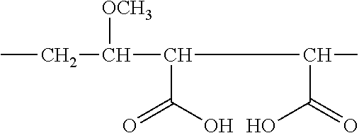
CCC(C(C(O)=O)C(C(=O)O)C)[OCH3]
